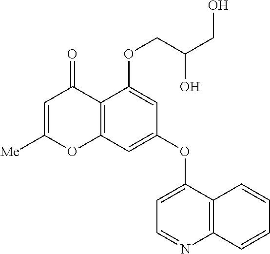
C1=C([Me])OC2=C(C1=O)C(OCC(CO)O)=CC(OC1=CC=NC3=C1C=CC=C3)=C2
